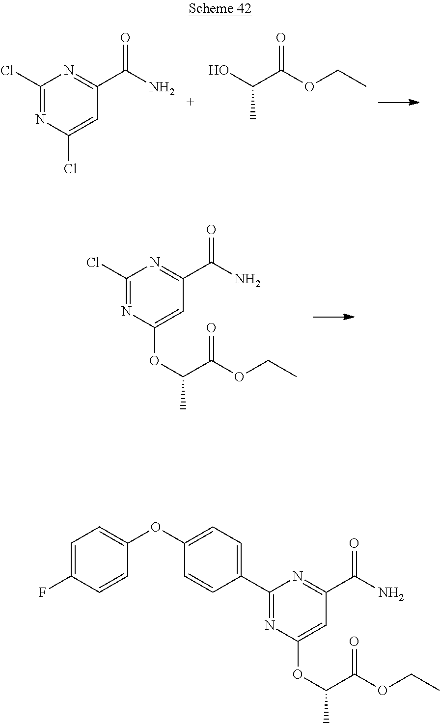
C1(Cl)=NC(Cl)=CC(C(N)=O)=N1.C(C(OCC)=O)(O)C.C1(Cl)=NC(OC(C)C(OCC)=O)=CC(C(N)=O)=N1.C1=C(C2=NC(OC(C)C(OCC)=O)=CC(C(N)=O)=N2)C=CC(OC2=CC=C(F)C=C2)=C1
